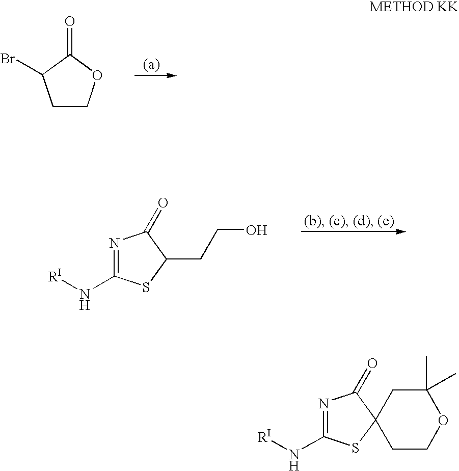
N1=C(N[RI])SC(CCO)C1=O.C1COC(=O)C1Br.N1=C(N[RI])SC2(C1=O)CCOC(C)(C)C2
